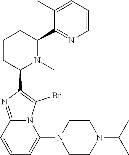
C1CC(C2=C(Br)N3C(=N2)C=CC=C3N2CCN(C(C)C)CC2)N(C)C(C2=NC=CC=C2C)C1
